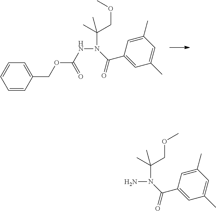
C1(C)=CC(C(N(NC(=O)OCC2=CC=CC=C2)C(C)(COC)C)=O)=CC(C)=C1.C1(C)=CC(C(N(N)C(C)(COC)C)=O)=CC(C)=C1
